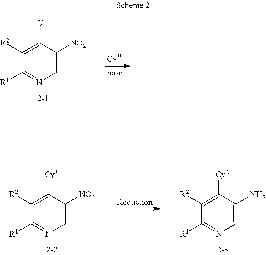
C1=C([NO2])C(Cl)=C([R2])C([R1])=N1.C1=C([NO2])C([CyB])=C([R2])C([R1])=N1.C1=C(N)C([CyB])=C([R2])C([R1])=N1
